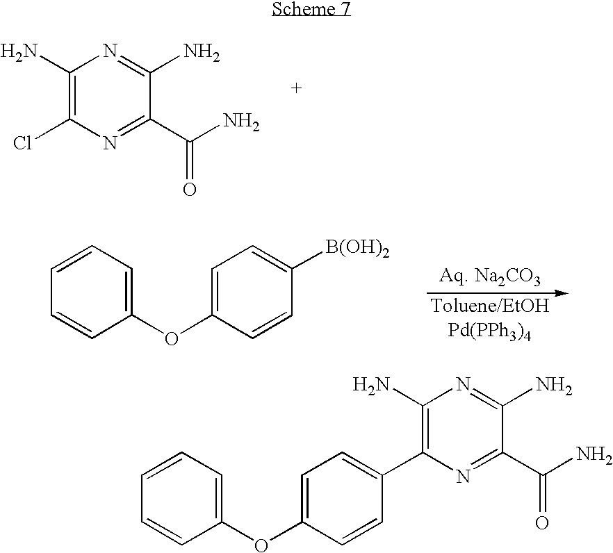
C1(N)=C(Cl)N=C(C(N)=O)C(N)=N1.C1=CC=CC(OC2=CC=C([B(OH)2])C=C2)=C1.C1=CC=CC(OC2=CC=C(C3=C(N)N=C(N)C(C(N)=O)=N3)C=C2)=C1
